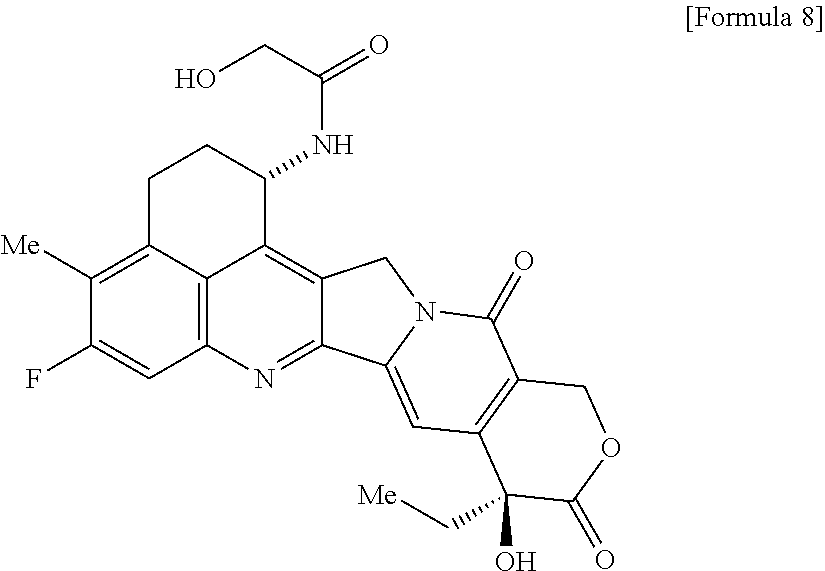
C12=C3N=C4C(=C1C(NC(CO)=O)CCC2=C([Me])C(F)=C3)CN1C4=CC2=C(C1=O)COC(=O)C2(C[Me])O
